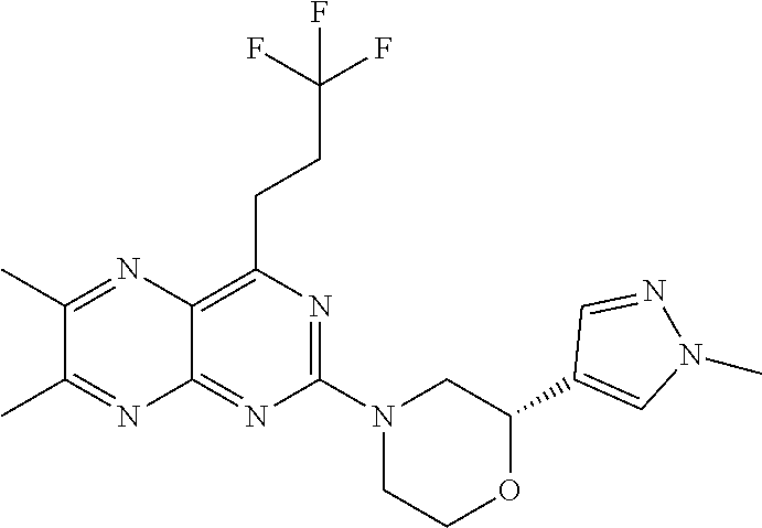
C1(C2=CN(C)N=C2)OCCN(C2=NC(CCC(F)(F)F)=C3C(=N2)N=C(C)C(C)=N3)C1
